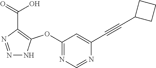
C1(OC2=C(C(=O)O)N=NN2)=NC=NC(C#CC2CCC2)=C1
